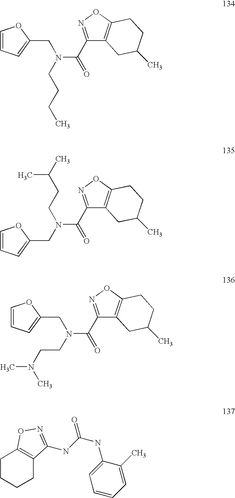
C1=CC=C(CN(C(=O)C2=NOC3=C2CC(C)CC3)CCCC)O1.C12=C(ON=C1C(=O)N(CC1=CC=CO1)CCC(C)C)CCC(C)C2.C1=CC=C(CN(C(=O)C2=NOC3=C2CC(C)CC3)CCN(C)C)O1.C1CCCC2=C1ON=C2NC(NC1=CC=CC=C1C)=O
